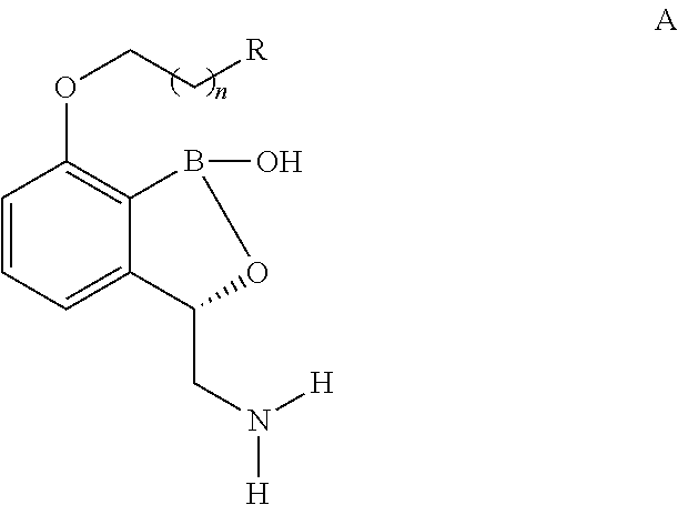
C1=CC=C2C(=C1OCC[R])B(O)OC2CN([H])[H]
